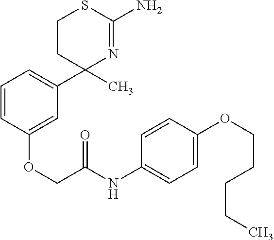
C1=CC(OCC(NC2=CC=C(OCCCCC)C=C2)=O)=CC(C2(C)N=C(N)SCC2)=C1
